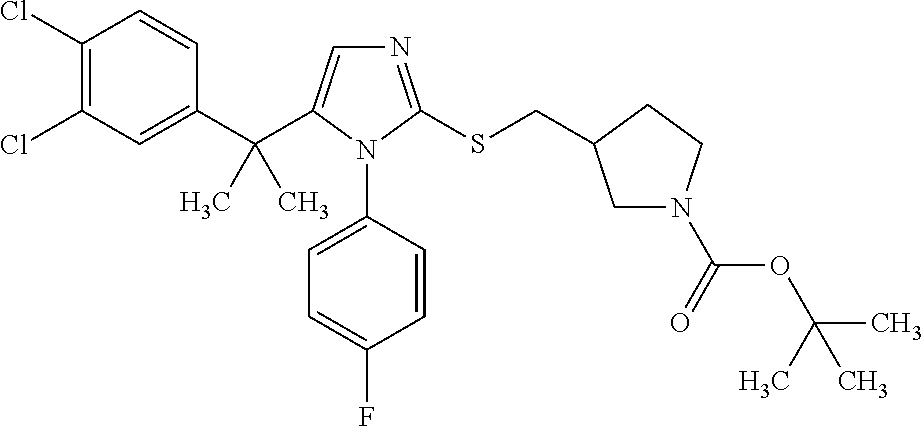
C1(C(C)(C)C2=CN=C(SCC3CN(C(OC(C)(C)C)=O)CC3)N2C2=CC=C(F)C=C2)=CC(Cl)=C(Cl)C=C1
